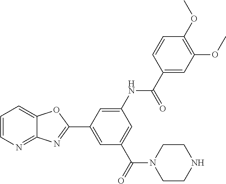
C1=CN=C2C(=C1)OC(C1=CC(C(=O)N3CCNCC3)=CC(NC(=O)C3=CC(OC)=C(OC)C=C3)=C1)=N2
